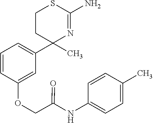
C1=CC(OCC(NC2=CC=C(C)C=C2)=O)=CC(C2(C)N=C(N)SCC2)=C1
